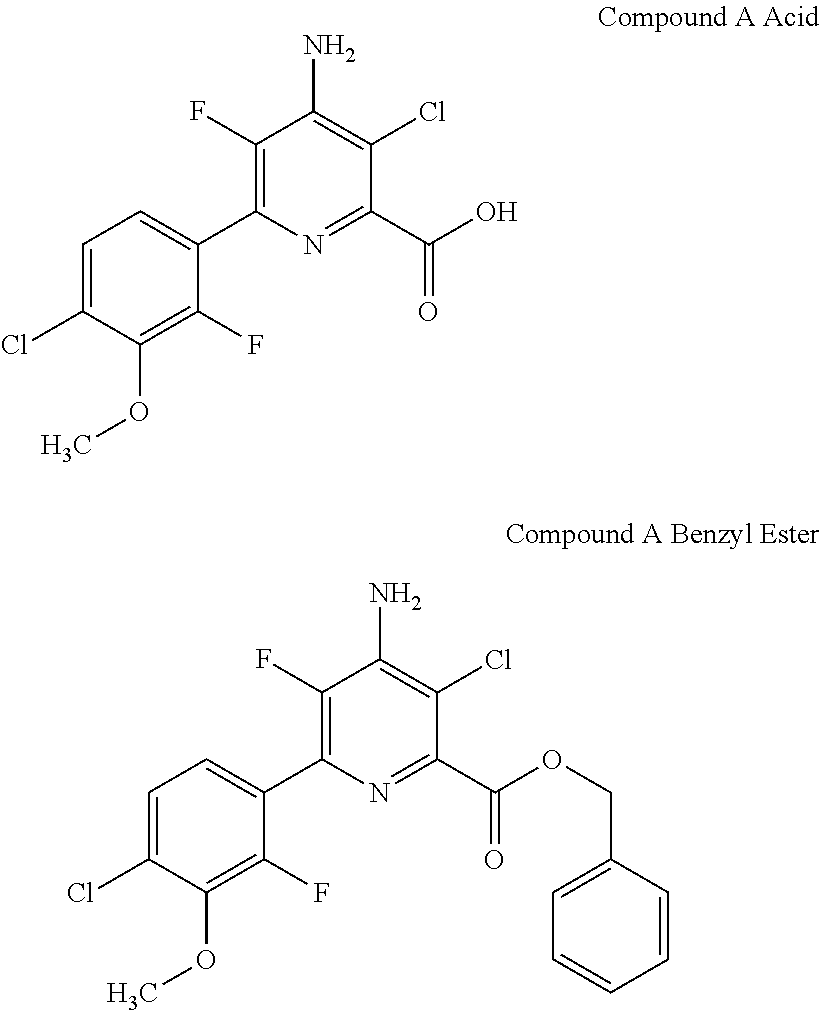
C1=C(Cl)C(OC)=C(F)C(C2=C(F)C(N)=C(Cl)C(C(O)=O)=N2)=C1.C1=C(Cl)C(OC)=C(F)C(C2=C(F)C(N)=C(Cl)C(C(OCC3=CC=CC=C3)=O)=N2)=C1
